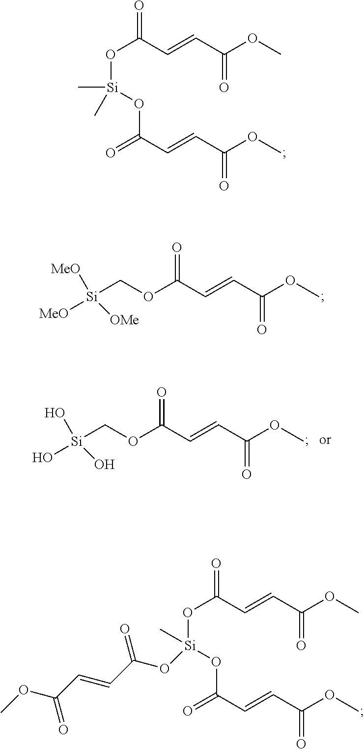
O(C(C=CC(OC)=O)=O)[Si](C)(OC(C=CC(OC)=O)=O)C.[Si](COC(C=CC(OC)=O)=O)([MeO])([OMe])[MeO].[Si](COC(C=CC(OC)=O)=O)(O)(O)O.O(C(C=CC(OC)=O)=O)[Si](C)(OC(C=CC(OC)=O)=O)OC(C=CC(OC)=O)=O
